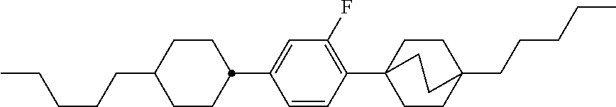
C1CC2(CCCCC)CCC1(C1=C(F)C=C(C3CCC(CCCCC)CC3)C=C1)CC2
